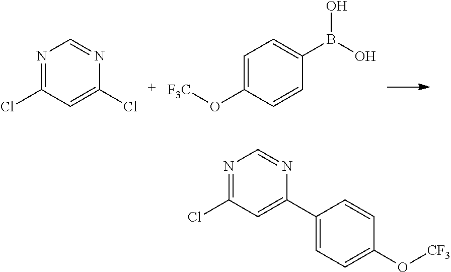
N1=C(Cl)C=C(Cl)N=C1.C1=C(O[F3C])C=CC(B(O)O)=C1.N1=C(Cl)C=C(C2=CC=C(O[CF3])C=C2)N=C1
